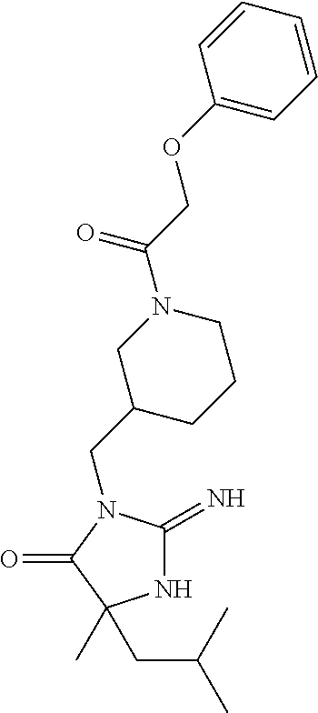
N1C(=N)N(CC2CCCN(C(COC3=CC=CC=C3)=O)C2)C(=O)C1(C)CC(C)C
